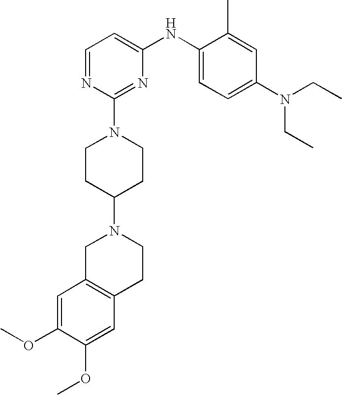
C1=NC(N2CCC(N3CC4=C(CC3)C=C(OC)C(OC)=C4)CC2)=NC(NC2=CC=C(N(CC)CC)C=C2C)=C1
